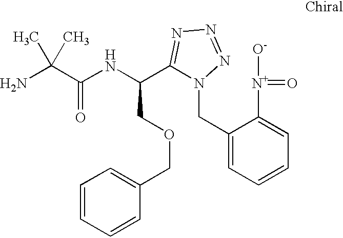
NC(C(NC(C1=NN=NN1CC1=CC=CC=C1[N+](=O)[O-])COCC1=CC=CC=C1)=O)(C)C
